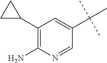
C1(C2CC2)=C(N)N=CC(C(C)(C)C)=C1
